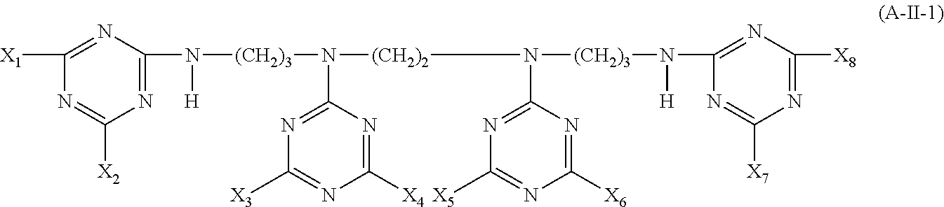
N1=C([X1])N=C([X2])N=C1N([(CH2)3]N(C1=NC([X3])=NC([X4])=N1)[(CH2)2]N([(CH2)3]N(C1=NC([X8])=NC([X7])=N1)[H])C1=NC([X5])=NC([X6])=N1)[H]
